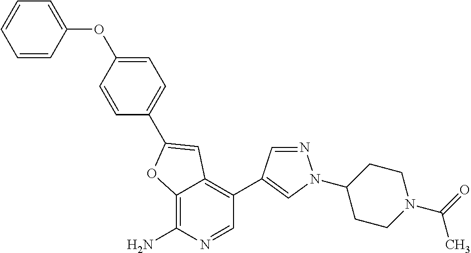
C12=C(N)N=CC(C3=CN(C4CCN(C(=O)C)CC4)N=C3)=C1C=C(C1=CC=C(OC3=CC=CC=C3)C=C1)O2
